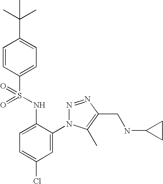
C1=CC(S(=O)(NC2=CC=C(Cl)C=C2N2N=NC(CNC3CC3)=C2C)=O)=CC=C1C(C)(C)C
